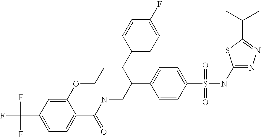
C1(NS(C2=CC=C(C(CNC(C3=CC=C(C(F)(F)F)C=C3OCC)=O)CC3=CC=C(F)C=C3)C=C2)(=O)=O)=NN=C(C(C)C)S1
